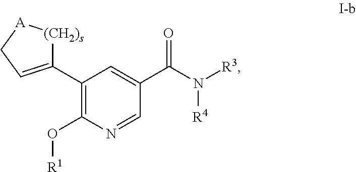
C1(C2=CC[A][(CH2)s]2)=C(O[R1])N=CC(C(N([R3])[R4])=O)=C1
